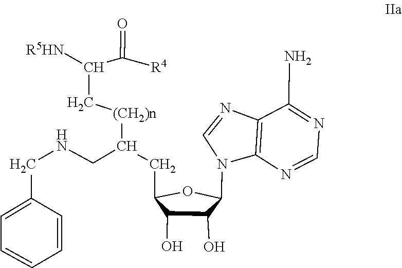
C1=NC2=C(N=CN2C2C(O)C(O)C(CC(CNCC3=CC=CC=C3)[(CH2)n]CC([R5HN])C(=O)[R4])O2)C(N)=N1
